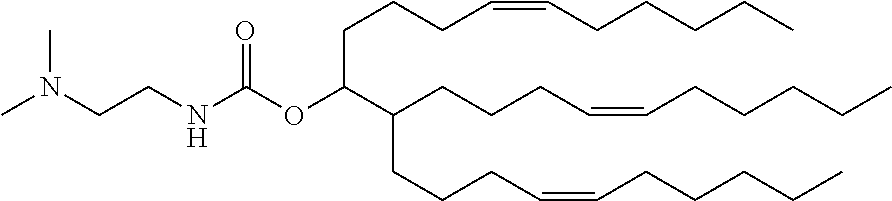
C(C(C(CCCC=CCCCCC)CCCC=CCCCCC)OC(NCCN(C)C)=O)CCC=CCCCCC
